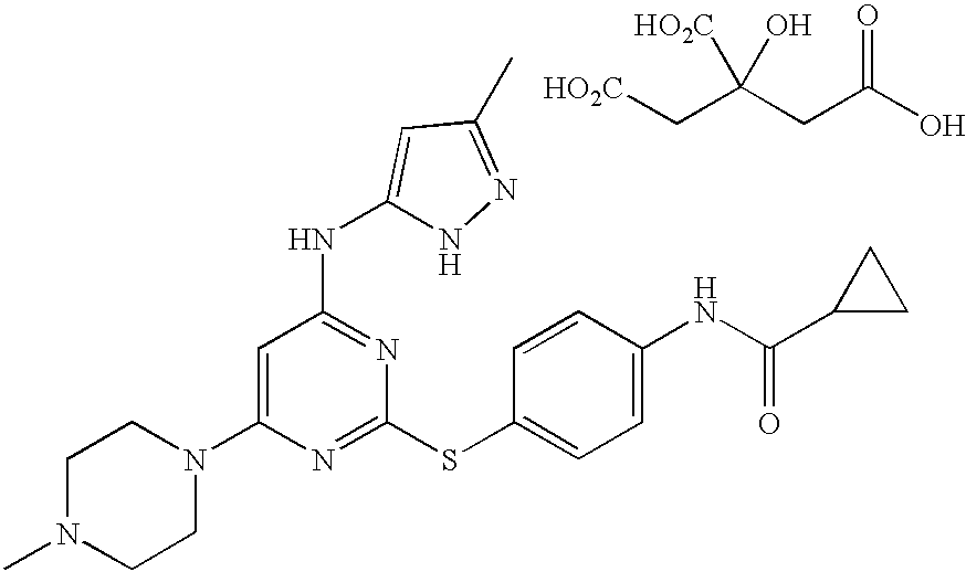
C1(N2CCN(C)CC2)=CC(NC2=CC(C)=NN2)=NC(SC2=CC=C(NC(C3CC3)=O)C=C2)=N1.C(C(CC(O)=O)([HO2C])O)[HO2C]
